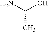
NC(O)C
